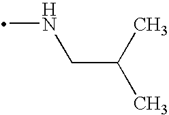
C(C(C)C)NC
